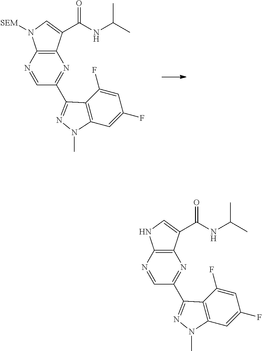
C1=NC2=C(N=C1C1=NN(C)C3=C1C(F)=CC(F)=C3)C(C(NC(C)C)=O)=CN2[SEM].C1=NC2=C(N=C1C1=NN(C)C3=C1C(F)=CC(F)=C3)C(C(NC(C)C)=O)=CN2
